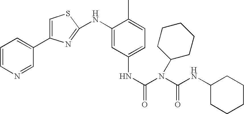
C1=CN=CC(C2=CSC(NC3=CC(NC(=O)N(C(=O)NC4CCCCC4)C4CCCCC4)=CC=C3C)=N2)=C1
